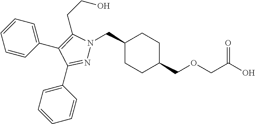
C1(CN2N=C(C3=CC=CC=C3)C(C3=CC=CC=C3)=C2CCO)CCC(COCC(O)=O)CC1
